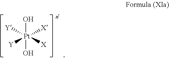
O[Pt](O)([X])([X])([Y])[Y]
